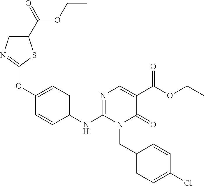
C1(NC2=NC=C(C(OCC)=O)C(=O)N2CC2=CC=C(Cl)C=C2)=CC=C(OC2=NC=C(C(=O)OCC)S2)C=C1
